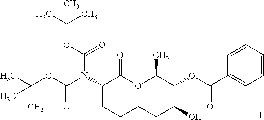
N(C1CCCCC(O)C(OC(C2=CC=CC=C2)=O)C(C)OC1=O)(C(OC(C)(C)C)=O)C(OC(C)(C)C)=O
